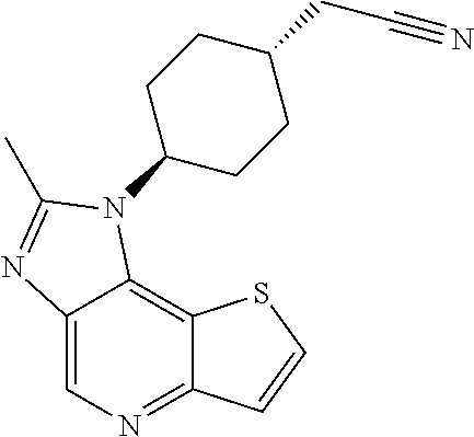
C12=CN=C3C(=C1N(C1CCC(CC#N)CC1)C(C)=N2)SC=C3
